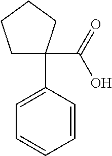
C1C(C(=O)O)(C2=CC=CC=C2)CCC1
